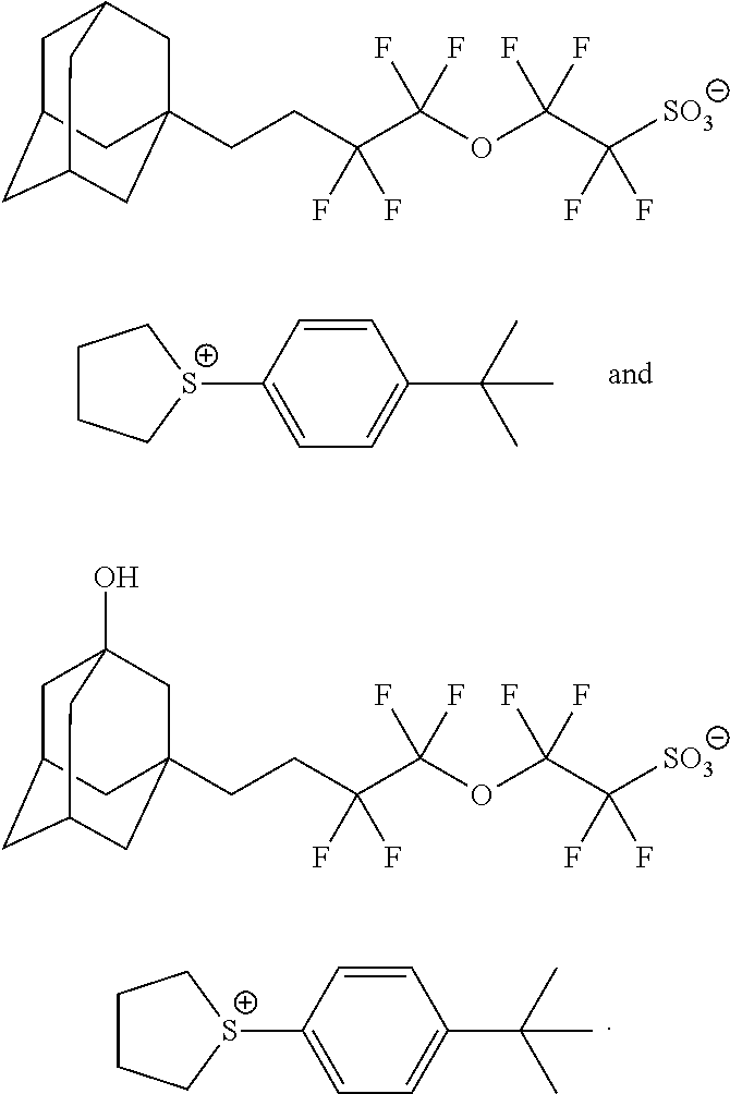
C1C2CC3CC(CCC(C(OC(C([SO3])(F)F)(F)F)(F)F)(F)F)(CC1C3)C2.C1C2CC3CC(CCC(C(OC(C([SO3])(F)F)(F)F)(F)F)(F)F)(CC1(O)C3)C2.C1CC[S+](C2=CC=C(C(C)(C)C)C=C2)C1.C1CC[S+](C2=CC=C(C(C)(C)C)C=C2)C1
